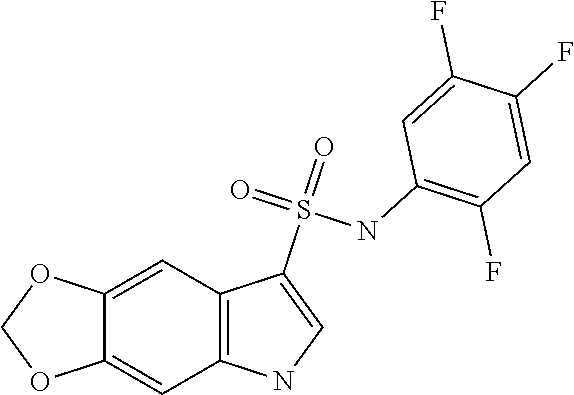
C12=CC3=C(C=C1OCO2)NC=C3S(=O)(=O)NC1=C(F)C=C(F)C(F)=C1
